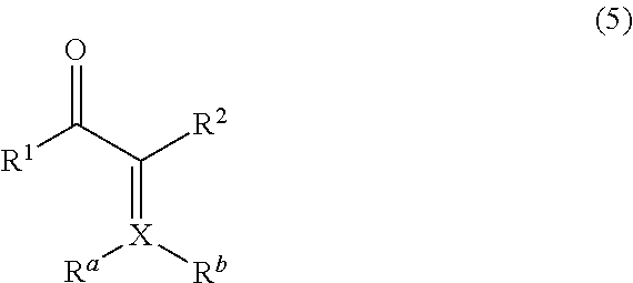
[R1]C(C([R2])=[X]([Rb])[Ra])=O
